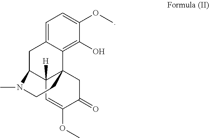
C1=C2C(=C(O)C(OC)=C1)C13C([H])(C(C2)N(C)CC1)C=C(OC)C(=O)C3
